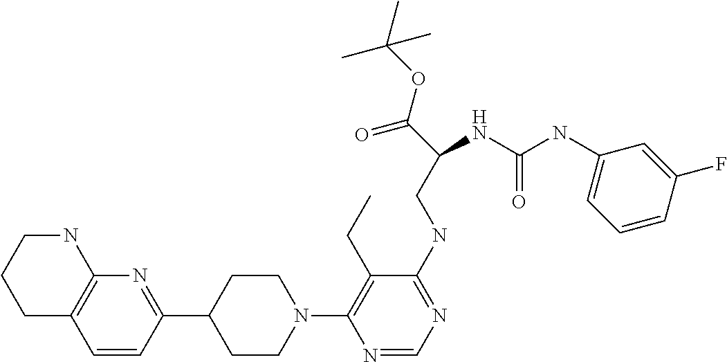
C1C2=C(NCC1)N=C(C1CCN(C3=C(CC)C(NCC(C(=O)OC(C)(C)C)NC(=O)NC4=CC=CC(F)=C4)=NC=N3)CC1)C=C2
